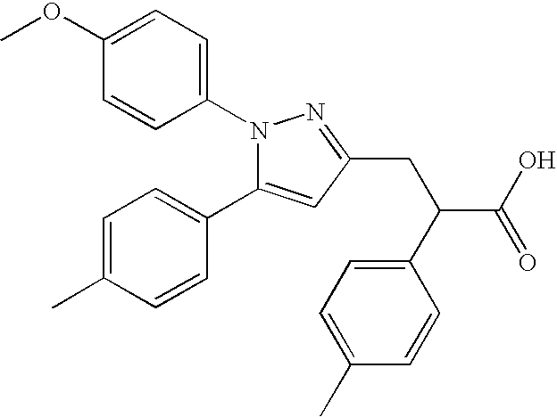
C1(OC)=CC=C(N2C(C3=CC=C(C)C=C3)=CC(CC(C3=CC=C(C)C=C3)C(O)=O)=N2)C=C1
